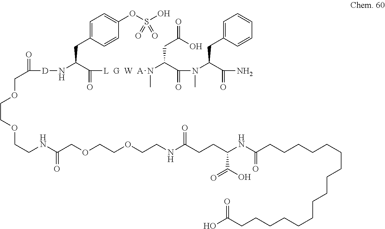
C1=C(CC(C([L  G  W  A]N(C(C(N(C(C(N)=O)CC2=CC=CC=C2)C)=O)CC(O)=O)C)=O)N[D]C(COCCOCCNC(COCCOCCNC(CCC(NC(CCCCCCCCCCCCCCCCC(O)=O)=O)C(O)=O)=O)=O)=O)C=CC(OS(O)(=O)=O)=C1
